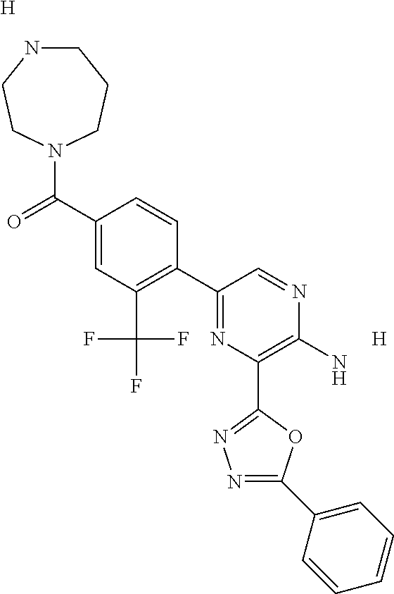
C1NCCN(C(C2=CC(C(F)(F)F)=C(C3=NC(C4=NN=C(C5=CC=CC=C5)O4)=C(N)N=C3)C=C2)=O)CC1.[H].[H]
